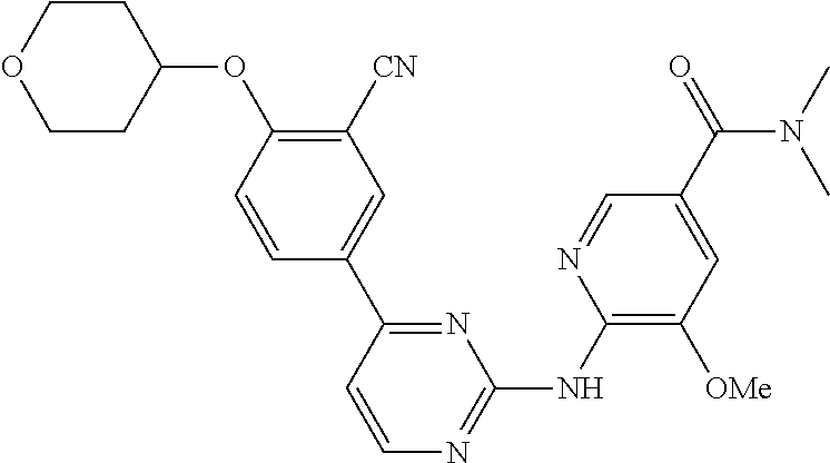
C1CC(OC2=C([CN])C=C(C3=NC(NC4=C([OMe])C=C(C(=O)N(C)C)C=N4)=NC=C3)C=C2)CCO1
